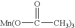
[Mn(O]C([CH3)3])=O
